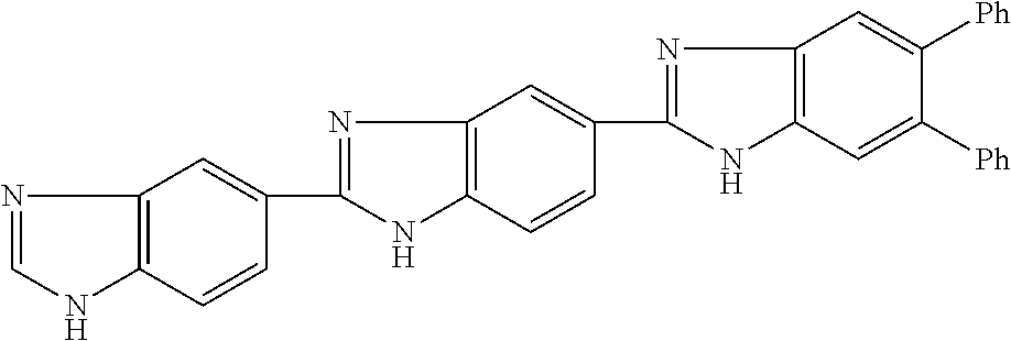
C1=C(C2=NC3=C(C=C([Ph])C([Ph])=C3)N2)C=CC2=C1N=C(C1=CC3=C(C=C1)NC=N3)N2
